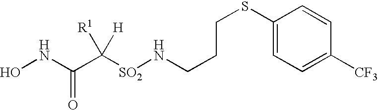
C1(SCCCN[SO2]C(C(NO)=O)([R1])[H])=CC=C([CF3])C=C1
